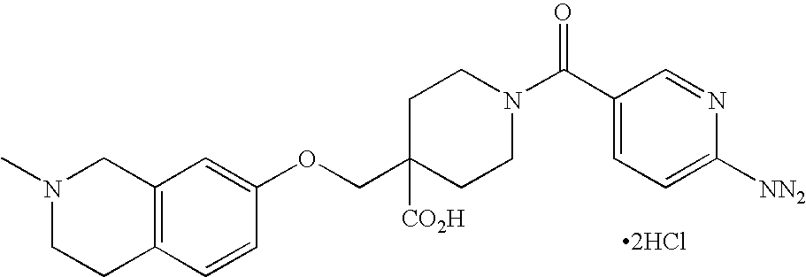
[2HCl].N1(C)CCC2=C(C1)C=C(OCC1([CO2H])CCN(C(C3=CC=C([NN2])N=C3)=O)CC1)C=C2
